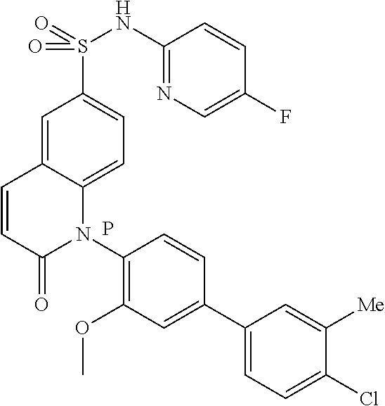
C12=CC(S(=O)(NC3=NC=C(F)C=C3)=O)=CC=C1N(C1=C(OC)C=C(C3=CC=C(Cl)C([Me])=C3)C=C1)C(=O)C=C2.P
